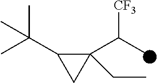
C1(C(C)[CF3])(CC)C(C(C)(C)C)C1
